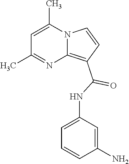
C1=C(C)N2C(=C(C(=O)NC3=CC=CC(N)=C3)C=C2)N=C1C
